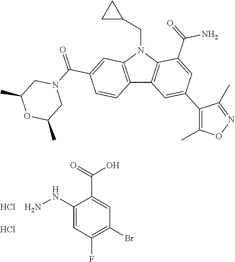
C1(NN)=CC(F)=C(Br)C=C1C(=O)O.Cl.Cl.C12=C(N(CC3CC3)C3=C1C=C(C1=C(C)ON=C1C)C=C3C(=O)N)C=C(C(N1CC(C)OC(C)C1)=O)C=C2
